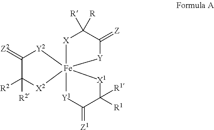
C1(=[Z2])C([R2])([R2])[X2][Fe]23([Y2]1)([X]C([R])([R])C(=[Z])[Y]2)[Y1]C(=[Z1])C([R1])([R1])[X1]3
